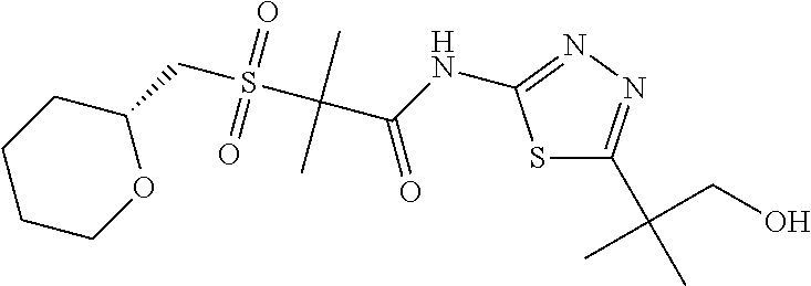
C1COC(CS(C(C(NC2=NN=C(C(C)(CO)C)S2)=O)(C)C)(=O)=O)CC1
